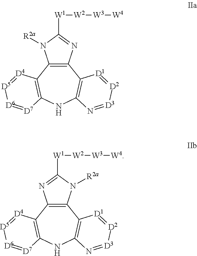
C12=C(C3=C(NC4=C1[D1]=[D2][D3]=N4)[D7]=[D6][D5]=[D4]3)N([R2a])C([W1][W2][W3][W4])=N2.C12=C(C3=C(NC4=C1[D1]=[D2][D3]=N4)[D7]=[D6][D5]=[D4]3)N=C([W1][W2][W3][W4])N2[R2a]
